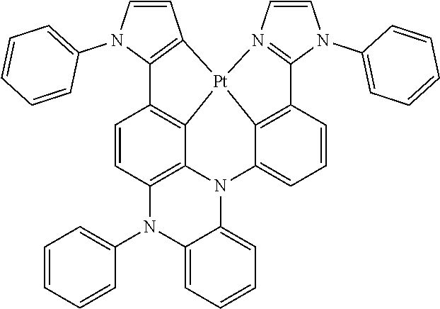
C1=CN(C2=CC=CC=C2)C2=C1[Pt]13C4=C2C=CC2=C4N(C4=CC=CC=C4N2C2=CC=CC=C2)C2=CC=CC(=C21)C1=N3C=CN1C1=CC=CC=C1
